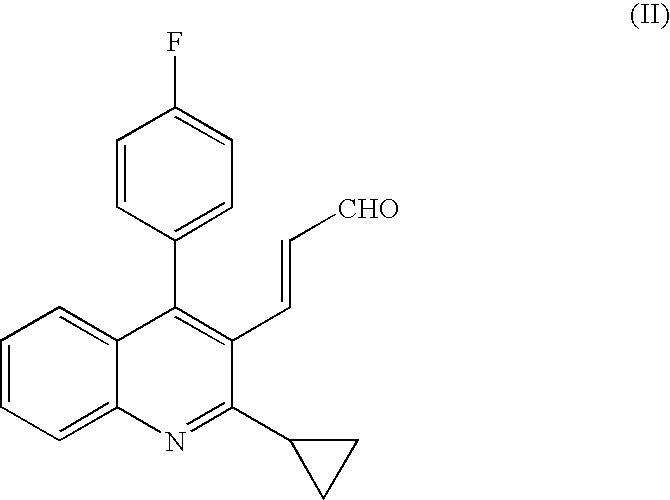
C1=CC(C2=C(C=C[CHO])C(C3CC3)=NC3=CC=CC=C23)=CC=C1F
